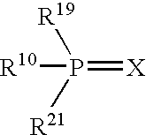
[R10]P(=[X])([R19])[R21]
